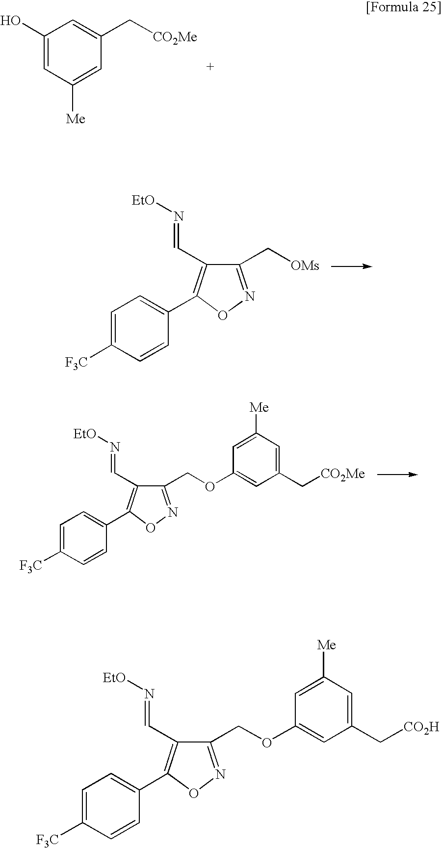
C1(O)=CC([Me])=CC(C[CO2Me])=C1.C1=C([F3C])C=CC(C2=C(C=N[EtO])C(C[OMs])=NO2)=C1.C1=C([F3C])C=CC(C2=C(C=N[EtO])C(COC3=CC(C[CO2Me])=CC([Me])=C3)=NO2)=C1.C1=C([F3C])C=CC(C2=C(C=N[EtO])C(COC3=CC(C[CO2H])=CC([Me])=C3)=NO2)=C1
